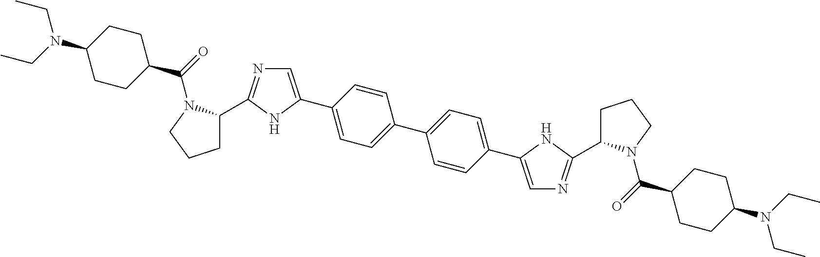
C1(C2=CN=C(C3CCCN3C(C3CCC(N(CC)CC)CC3)=O)N2)=CC=C(C2=CC=C(C3=CN=C(C4CCCN4C(C4CCC(N(CC)CC)CC4)=O)N3)C=C2)C=C1
